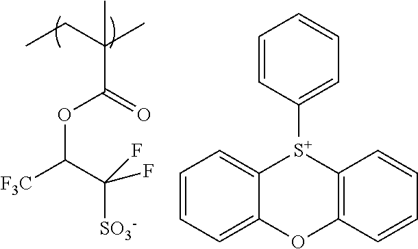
O(C(C(F)([SO3-])F)[F3C])C(=O)C(CC)(C)C.C1=CC([S+]2C3=CC=CC=C3OC3=C2C=CC=C3)=CC=C1
